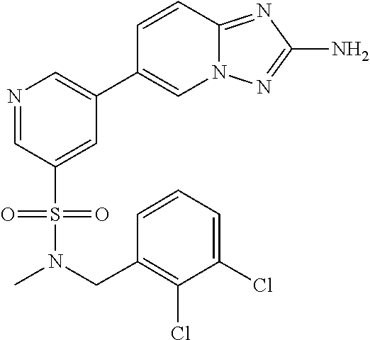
N1=CC(S(=O)(=O)N(CC2=C(Cl)C(Cl)=CC=C2)C)=CC(C2=CN3C(=NC(N)=N3)C=C2)=C1
